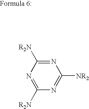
N1=C([R2N])N=C([R2N])N=C1[NR2]
